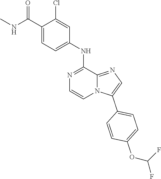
C1(C(NC)=O)=CC=C(NC2=NC=CN3C2=NC=C3C2=CC=C(OC(F)F)C=C2)C=C1Cl
